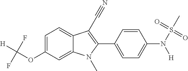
C1=C2C(=CC=C1OC([H])(F)F)C(C#N)=C(C1=CC=C(N(S(=O)(C)=O)[H])C=C1)N2C
